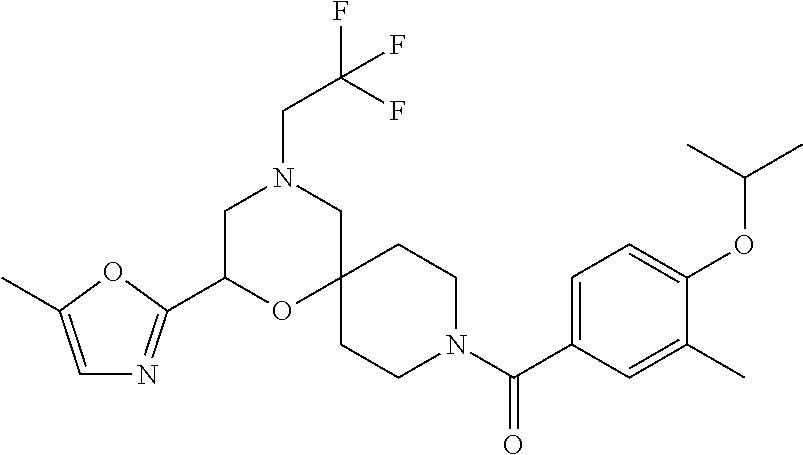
C1(C(N2CCC3(CC2)CN(CC(F)(F)F)CC(C2=NC=C(C)O2)O3)=O)=CC=C(OC(C)C)C(C)=C1
